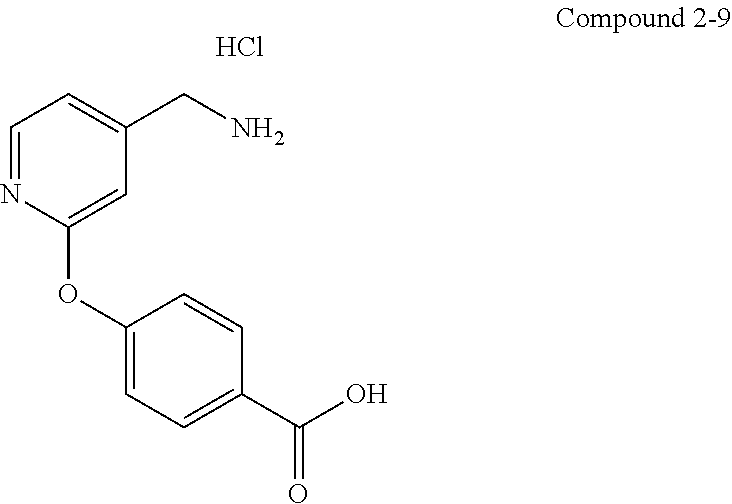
C1=NC(OC2=CC=C(C(O)=O)C=C2)=CC(CN)=C1.Cl
